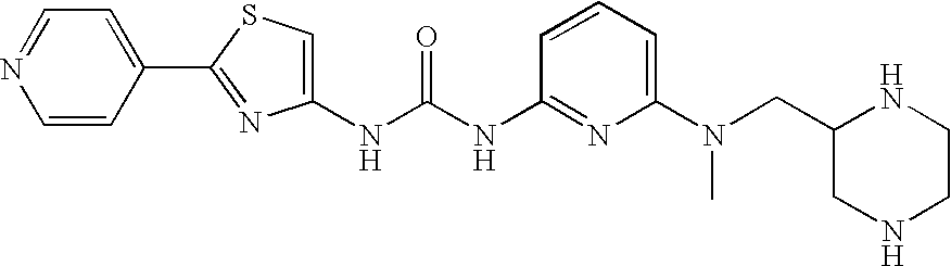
C(NC1=NC(N(CC2NCCNC2)C)=CC=C1)(=O)NC1=CSC(C2=CC=NC=C2)=N1
